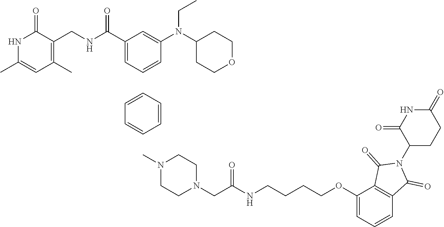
N1C(C)=CC(C)=C(CNC(C2=CC=CC(N(C3CCOCC3)CC)=C2)=O)C1=O.C1=CC=CC=C1.CN1CCN(CC(NCCCCOC2=CC=CC3=C2C(=O)N(C2CCC(=O)NC2=O)C3=O)=O)CC1
